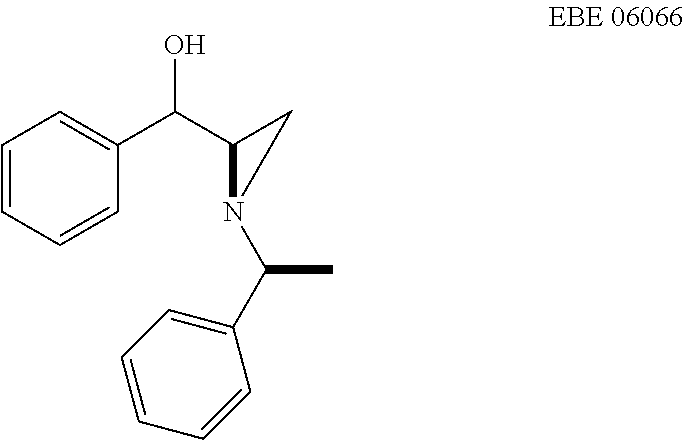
OC(C1=CC=CC=C1)C1N(C(C)C2=CC=CC=C2)C1
